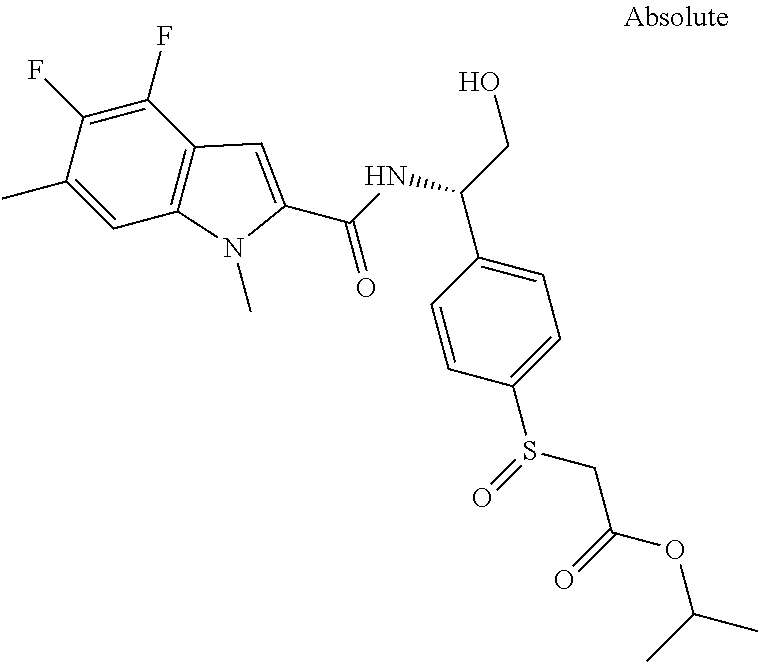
C1=C(C)C(F)=C(F)C2=C1N(C)C(C(NC(CO)C1=CC=C(S(=O)CC(OC(C)C)=O)C=C1)=O)=C2
